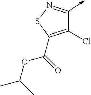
C1(C(=O)OC(C)C)=C(Cl)C(->C)=NS1
